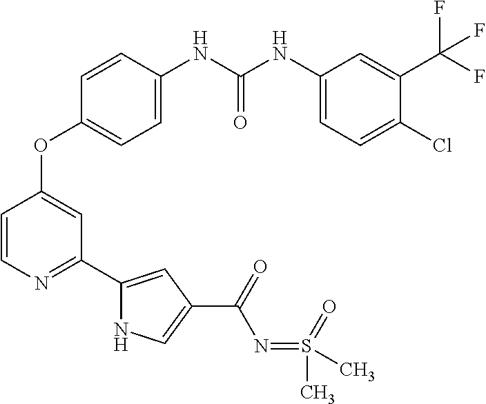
C1=CN=C(C2=CC(C(=O)N=S(C)(=O)C)=CN2)C=C1OC1=CC=C(NC(NC2=CC=C(Cl)C(C(F)(F)F)=C2)=O)C=C1
